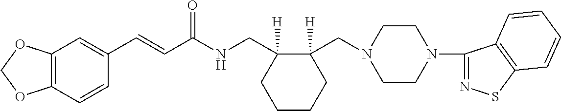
C1(C=CC(NCC2([H])CCCCC2(CN2CCN(C3=NSC4=C3C=CC=C4)CC2)[H])=O)=CC2=C(C=C1)OCO2
